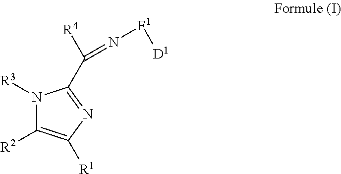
N1([R3])C([R2])=C([R1])N=C1C([R4])=N[E1][D1]
